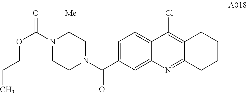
C1=C(C(N2CC([Me])N(C(=O)OCCC)CC2)=O)C=C2C(=C1)C(Cl)=C1C(=N2)CCCC1
